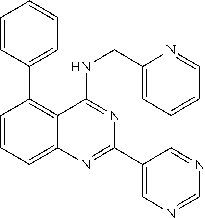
C1=CC=C2C(=C1C1=CC=CC=C1)C(NCC1=CC=CC=N1)=NC(C1=CN=CN=C1)=N2
